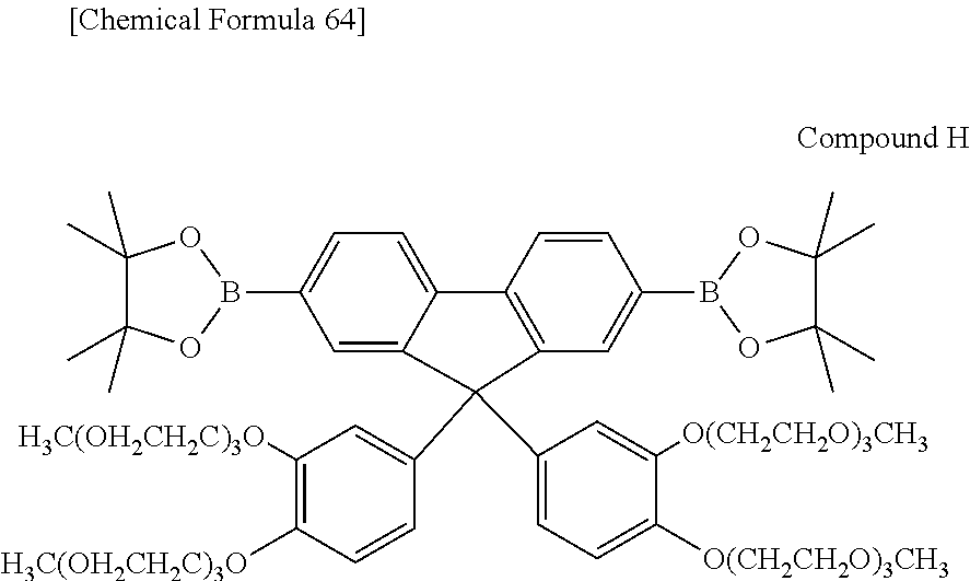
C1=C2C(=CC=C1B1OC(C)(C)C(C)(C)O1)C1=C(C=C(B3OC(C)(C)C(C)(C)O3)C=C1)C2(C1=CC([H3C(OH2CH2C)3O])=C([H3C(OH2CH2C)3O])C=C1)C1=CC=C([O(CH2CH2O)3CH3])C([O(CH2CH2O)3CH3])=C1
